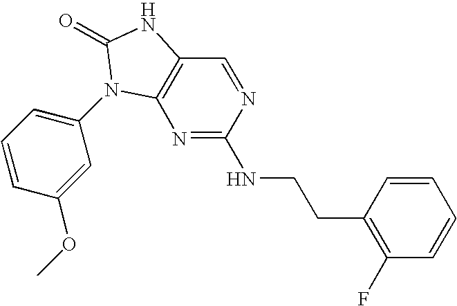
N1=C(NCCC2=C(F)C=CC=C2)N=CC2=C1N(C1=CC=CC(OC)=C1)C(=O)N2
